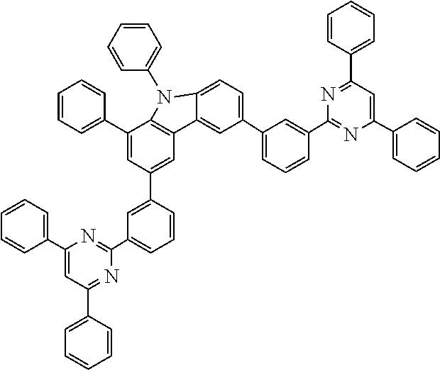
C1(C2=CC=CC=C2)=CC(C2=CC(C3=NC(C4=CC=CC=C4)=CC(C4=CC=CC=C4)=N3)=CC=C2)=CC2=C1N(C1=CC=CC=C1)C1=CC=C(C3=CC=CC(C4=NC(C5=CC=CC=C5)=CC(C5=CC=CC=C5)=N4)=C3)C=C21
